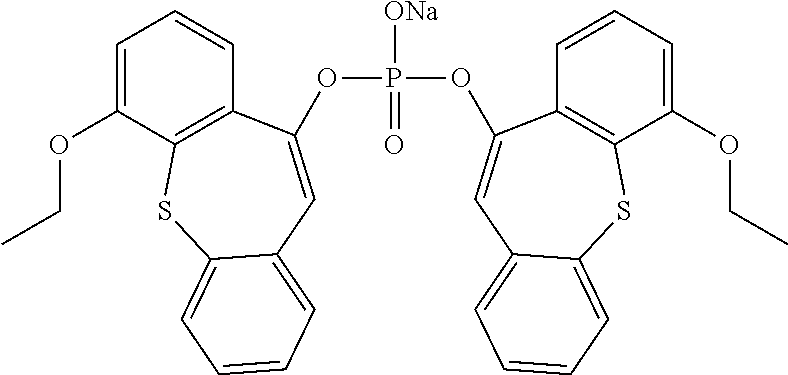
P([ONa])(=O)(OC1=CC2=CC=CC=C2SC2=C1C=CC=C2OCC)OC1=CC2=CC=CC=C2SC2=C1C=CC=C2OCC
